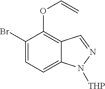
C1(Br)=CC=C2C(=C1OC=C)C=NN2[THP]
